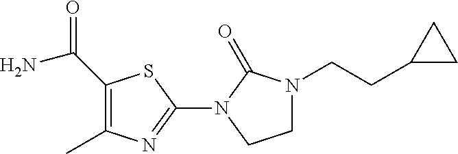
NC(=O)C1=C(C)N=C(N2C(=O)N(CCC3CC3)CC2)S1
